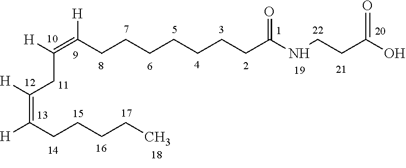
C(CCCCCC([H])=C([H])CC(=C(CCCCC)[H])[H])CC(NCCC(O)=O)=O
